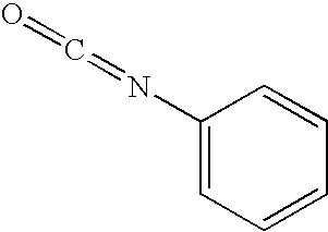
C1(N=C=O)=CC=CC=C1
